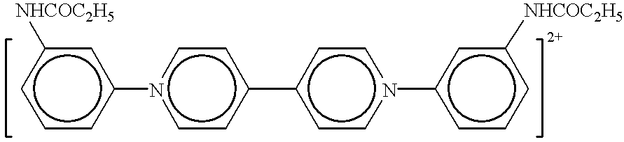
c1ccc(-n2ccc(-c3ccn(-c4cccc([NHCOC2H5])c4)cc3)cc2)cc1[NHCOC2H5]
